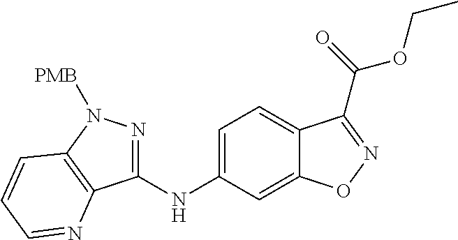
C1=C(NC2=NN([PMB])C3=C2N=CC=C3)C=C2C(=C1)C(C(=O)OCC)=NO2
